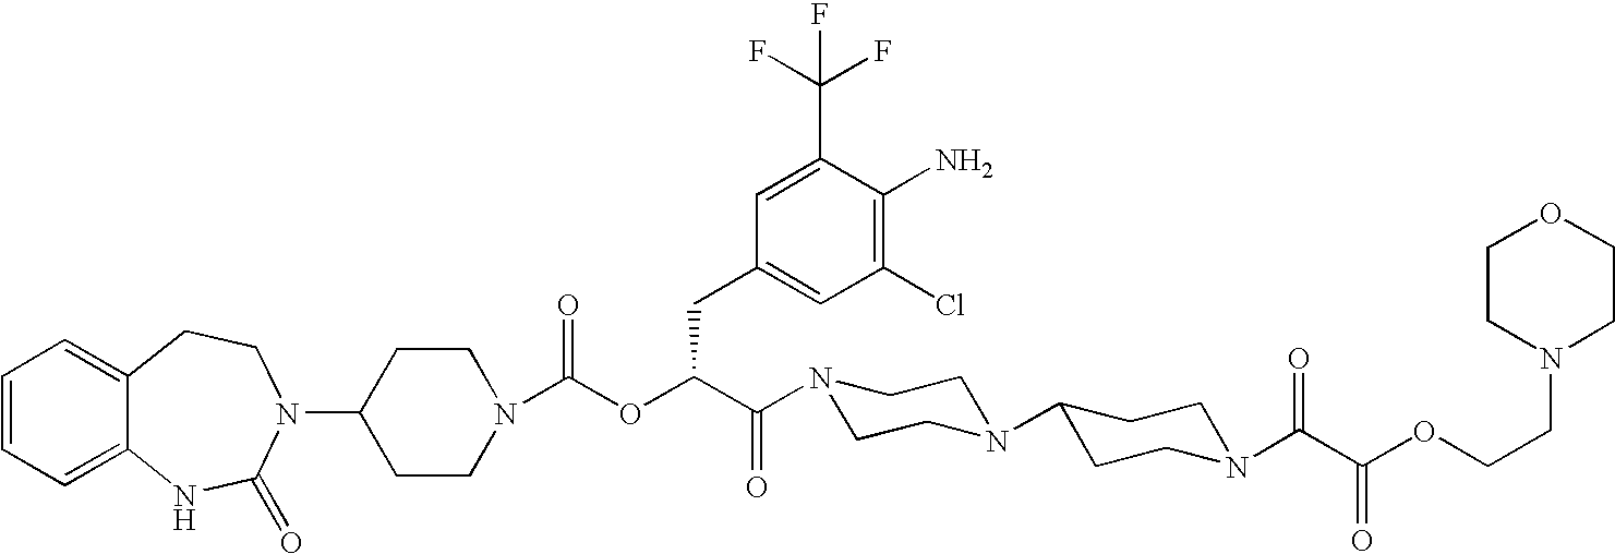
C1(N2C(=O)NC3=CC=CC=C3CC2)CCN(C(OC(C(=O)N2CCN(C3CCN(C(C(OCCN4CCOCC4)=O)=O)CC3)CC2)CC2=CC(Cl)=C(N)C(C(F)(F)F)=C2)=O)CC1
